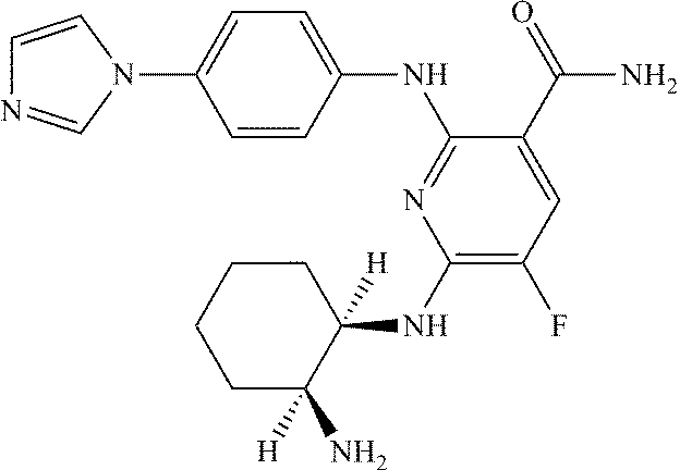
C1=CC(NC2=NC(NC3([H])C(N)([H])CCCC3)=C(F)C=C2C(=O)N)=CC=C1N1C=CN=C1
